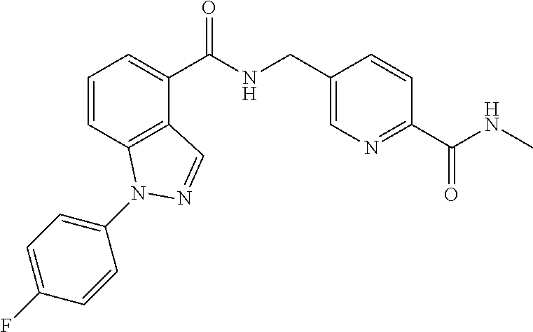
C1=CC2=C(C(C(NCC3=CN=C(C(NC)=O)C=C3)=O)=C1)C=NN2C1=CC=C(F)C=C1
